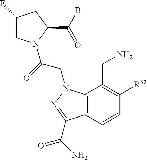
C1(F)CN(C(=O)CN2C3=C(C=CC([R32])=C3CN)C(C(=O)N)=N2)C(C(B)=O)C1
